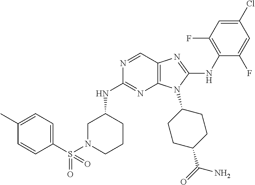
N1=CC2=C(N=C1NC1CN(S(C3=CC=C(C)C=C3)(=O)=O)CCC1)N(C1CCC(C(=O)N)CC1)C(NC1=C(F)C=C(Cl)C=C1F)=N2
